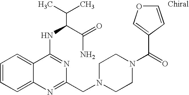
C1=CC=C2C(=C1)C(NC(C(N)=O)C(C)C)=NC(CN1CCN(C(=O)C3=COC=C3)CC1)=N2
